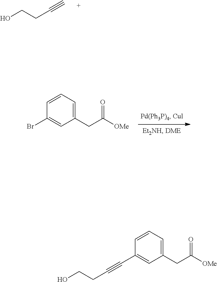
C#CCCO.BrC1=CC(CC([OMe])=O)=CC=C1.C(C1=CC(CC([OMe])=O)=CC=C1)#CCCO
